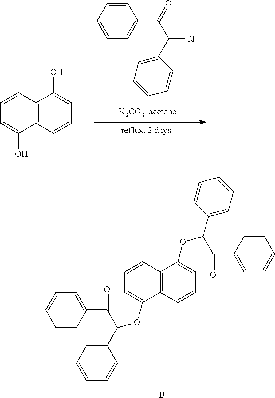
C1=CC2=C(C(O)=C1)C=CC=C2O.C1=CC=CC(C(=O)C(Cl)C2=CC=CC=C2)=C1.C1=CC(C(=O)C(C2=CC=CC=C2)OC2=CC=CC3=C2C=CC=C3OC(C2=CC=CC=C2)C(C2=CC=CC=C2)=O)=CC=C1.B
